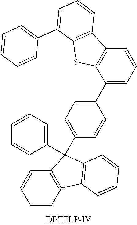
C1=CC2=C(C=C1)C(C1=CC=C(C3=CC=CC4=C3SC3=C4C=CC=C3C3=CC=CC=C3)C=C1)(C1=CC=CC=C1)C1=C2C=CC=C1
